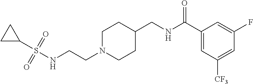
C1N(CCNS(C2CC2)(=O)=O)CCC(CNC(C2=CC([CF3])=CC(F)=C2)=O)C1
